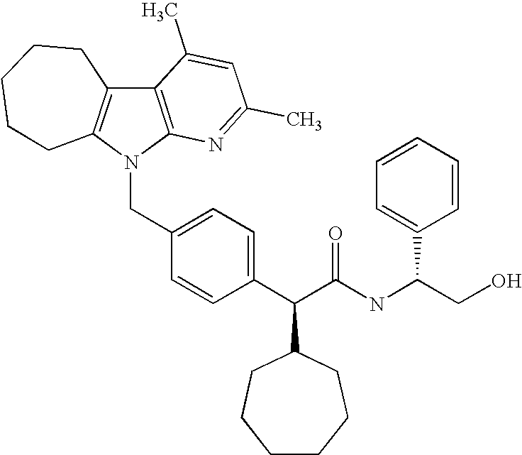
C12=C(N(CC3=CC=C(C(C(NC(C4=CC=CC=C4)CO)=O)C4CCCCCC4)C=C3)C3=C1CCCCC3)N=C(C)C=C2C
